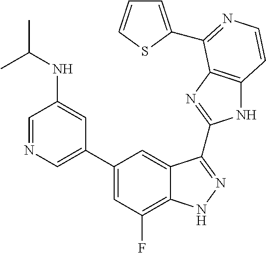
C1=C(C2=CC(F)=C3C(=C2)C(C2=NC4=C(N2)C=CN=C4C2=CC=CS2)=NN3)C=C(NC(C)C)C=N1
